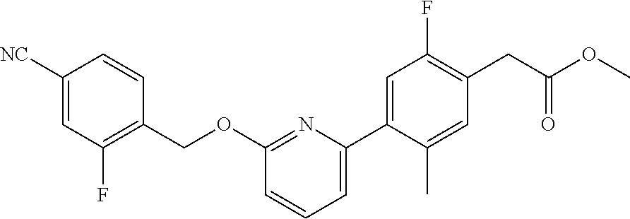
C1=C(C2=CC=CC(OCC3=C(F)C=C([NC])C=C3)=N2)C(C)=CC(CC(OC)=O)=C1F
